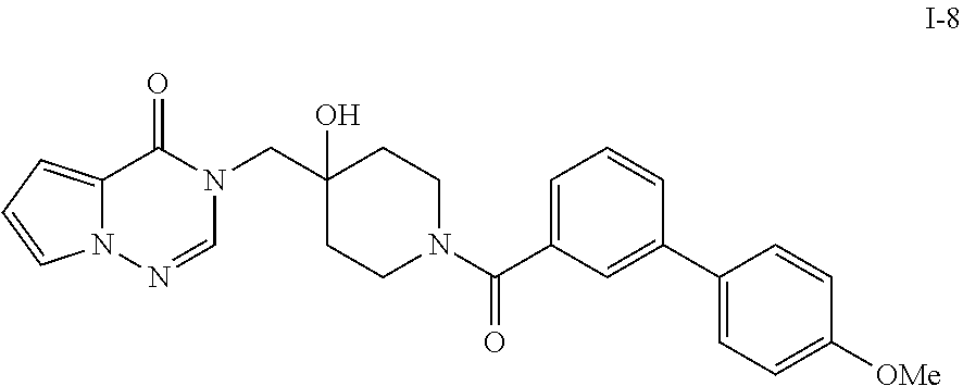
C12=CC=CN1N=CN(CC1(O)CCN(C(C3=CC=CC(C4=CC=C([OMe])C=C4)=C3)=O)CC1)C2=O
